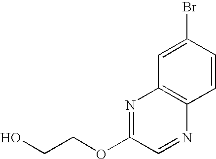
C1=CC(Br)=CC2=C1N=CC(OCCO)=N2
